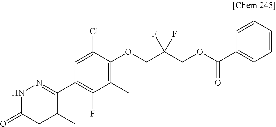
C1(C2=NNC(=O)CC2C)=C(F)C(C)=C(OCC(COC(C2=CC=CC=C2)=O)(F)F)C(Cl)=C1
